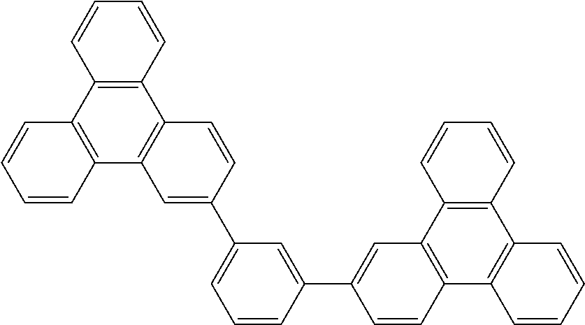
C1=CC2=C(C=C1)C1=C(C3=C2C=C(C2=CC=CC(C4=CC5=C(C=C4)C4=C(C6=C5C=CC=C6)C=CC=C4)=C2)C=C3)C=CC=C1
